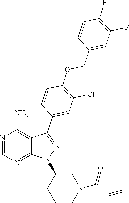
N1=CN=C2C(=C1N)C(C1=CC(Cl)=C(OCC3=CC(F)=C(F)C=C3)C=C1)=NN2C1CCCN(C(C=C)=O)C1
